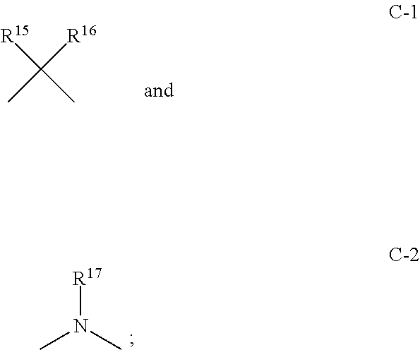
[R15]C(C)([R16])C.CN(C)[R17]
